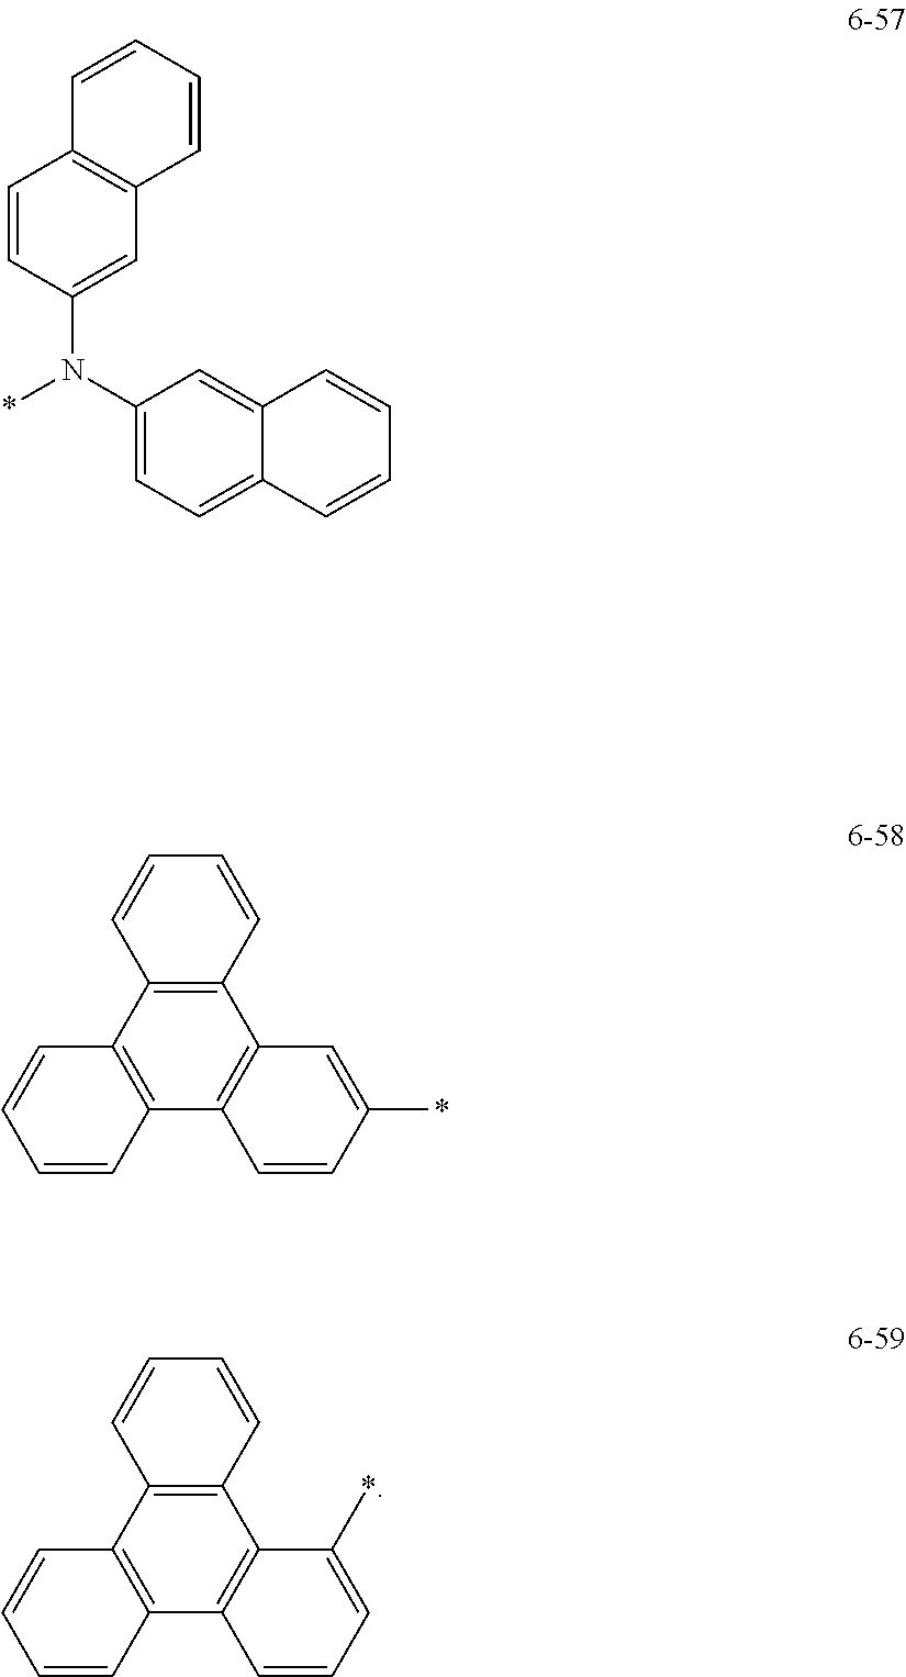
C1=CC(N(C2=CC=C3C(=C2)C=CC=C3)*)=CC2=C1C=CC=C2.C12=C(C3=C(C4=C1C=C(*)C=C4)C=CC=C3)C=CC=C2.C12=C(C3=C(C4=C1C(*)=CC=C4)C=CC=C3)C=CC=C2
